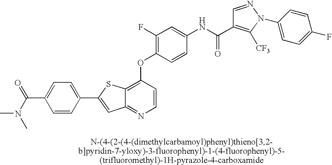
C1(C2=CC3=NC=CC(OC4=C(F)C=C(NC(=O)C5=C([CF3])N(C6=CC=C(F)C=C6)N=C5)C=C4)=C3S2)=CC=C(C(=O)N(C)C)C=C1
